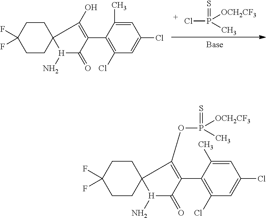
ClP(C)([OCH2CF3])=S.C1CC2(CCC1(F)F)[H](N)C(=O)C(C1=C(Cl)C=C(Cl)C=C1C)=C2O.C1CC2(CCC1(F)F)[H](N)C(=O)C(C1=C(Cl)C=C(Cl)C=C1C)=C2OP(=S)(C)[OCH2CF3]
